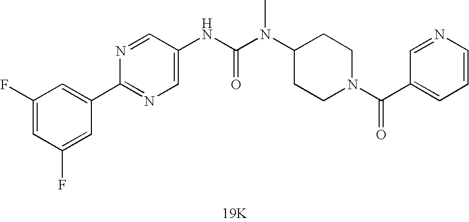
[19K].N(C(N(C1CCN(C(=O)C2=CC=CN=C2)CC1)C)=O)C1=CN=C(C2=CC(F)=CC(F)=C2)N=C1
